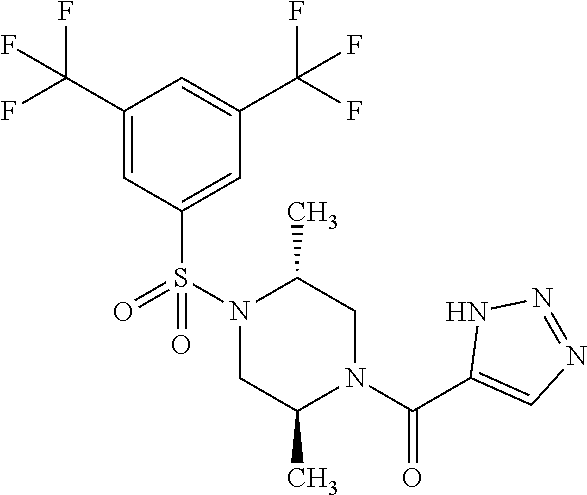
N1(S(=O)(C2=CC(C(F)(F)F)=CC(C(F)(F)F)=C2)=O)CC(C)N(C(C2=CN=NN2)=O)CC1C
